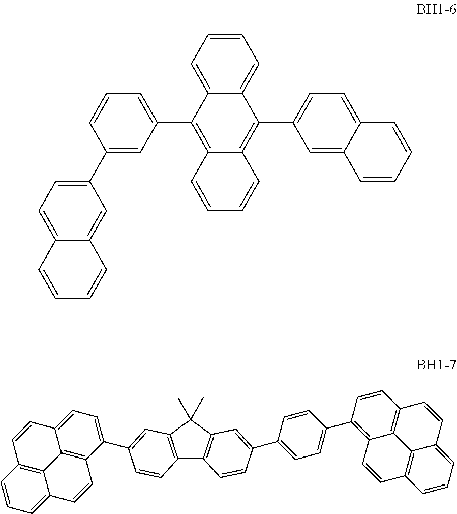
C12=C(C(C)(C)C3=C1C=CC(C1=CC=C(C4=C5C6=C(C=C4)C=CC4=CC=CC(=C64)C=C5)C=C1)=C3)C=C(C1=CC=C3C4=C1C=CC1=CC=CC(=C41)C=C3)C=C2.C1(C2=C3C(=C(C4=CC=C5C(=C4)C=CC=C5)C4=CC=CC=C24)C=CC=C3)=CC=CC(C2=CC=C3C(=C2)C=CC=C3)=C1
